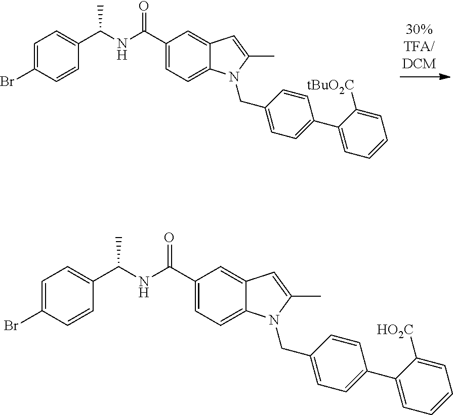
C1=C(Br)C=CC(C(NC(C2=CC=C3C(=C2)C=C(C)N3CC2=CC=C(C3=CC=CC=C3[tBuO2C])C=C2)=O)C)=C1.C1=C(Br)C=CC(C(NC(C2=CC=C3C(=C2)C=C(C)N3CC2=CC=C(C3=CC=CC=C3[HO2C])C=C2)=O)C)=C1
